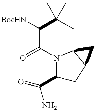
C1(C(N)=O)CC2C(N1C(=O)C([BocHN])C(C)(C)C)C2
